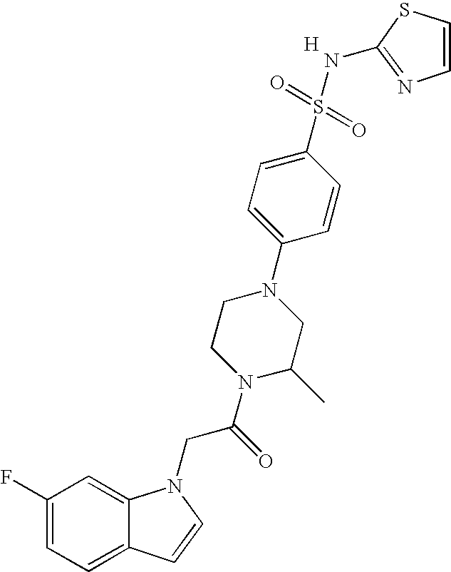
C1(F)=CC=C2C(=C1)N(CC(N1C(C)CN(C3=CC=C(S(=O)(=O)NC4=NC=CS4)C=C3)CC1)=O)C=C2.[H]
